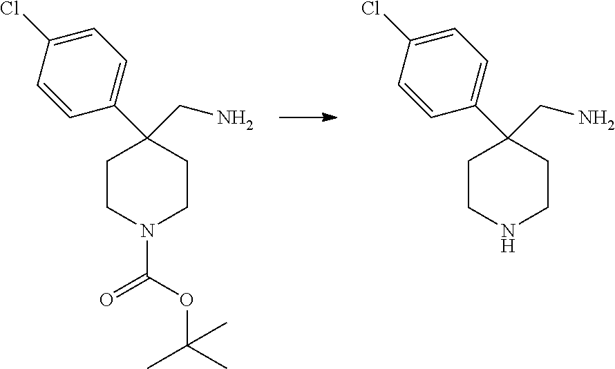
C1=CC(C2(CN)CCN(C(OC(C)(C)C)=O)CC2)=CC=C1Cl.C1=CC(C2(CN)CCNCC2)=CC=C1Cl
